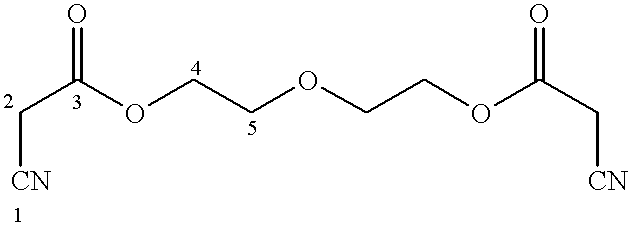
[CN]CC(=O)OCCOCCOC(C[CN])=O
